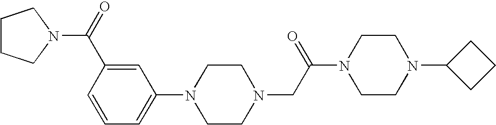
C1=CC=C(N2CCN(CC(N3CCN(C4CCC4)CC3)=O)CC2)C=C1C(=O)N1CCCC1
